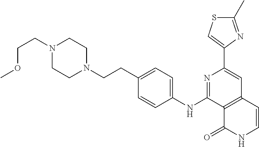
C12=C(C=CNC1=O)C=C(C1=CSC(C)=N1)N=C2NC1=CC=C(CCN2CCN(CCOC)CC2)C=C1
